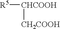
[R5][CHCOOH][CH2COOH]
